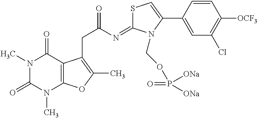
N1(C)C(=O)N(C)C2=C(C1=O)C(CC(=O)N=C1SC=C(C3=CC(Cl)=C([OCF3])C=C3)N1COP(=O)([ONa])[ONa])=C(C)O2
